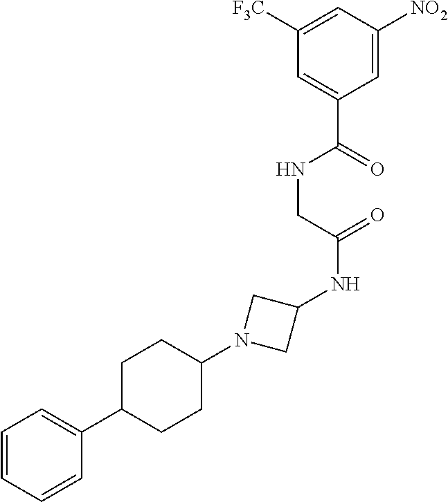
C1=C(C(=O)NCC(NC2CN(C3CCC(C4=CC=CC=C4)CC3)C2)=O)C=C([NO2])C=C1[F3C]
